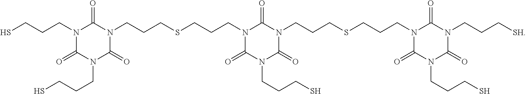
N1(CCCS)C(=O)N(CCCS)C(=O)N(CCCSCCCN2C(=O)N(CCCS)C(=O)N(CCCSCCCN3C(=O)N(CCCS)C(=O)N(CCC[SH])C3=O)C2=O)C1=O
